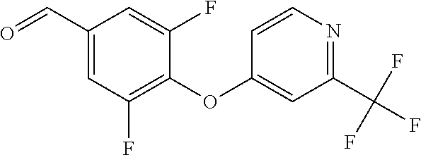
C1(OC2=CC(C(F)(F)F)=NC=C2)=C(F)C=C(C=O)C=C1F
